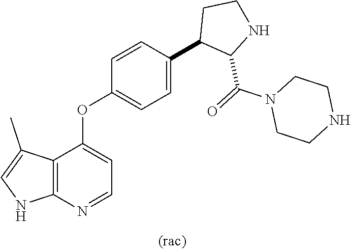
C12=C(N=CC=C1OC1=CC=C(C3C(C(=O)N4CCNCC4)NCC3)C=C1)NC=C2C
